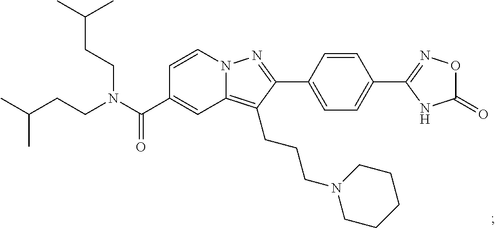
N12C(=C(CCCN3CCCCC3)C(C3=CC=C(C4=NOC(=O)N4)C=C3)=N1)C=C(C(N(CCC(C)C)CCC(C)C)=O)C=C2
